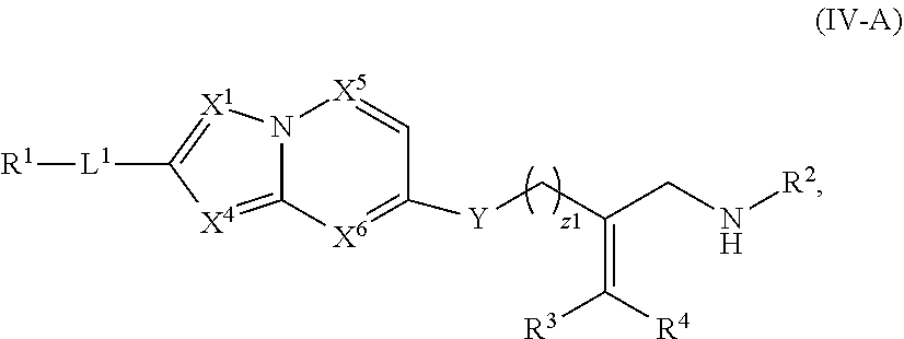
N12C(=[X4]C([L1][R1])=[X1]1)[X6]=C([Y]CC(CN[R2])=C([R4])[R3])C=[X5]2
